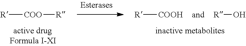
[R][COO][R].[R][COOH].[R]O
